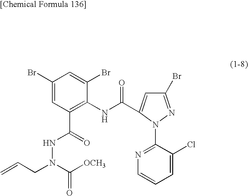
C1(Br)=NN(C2=NC=CC=C2Cl)C(C(NC2=C(C(NN(CC=C)C([OCH3])=O)=O)C=C(Br)C=C2Br)=O)=C1
